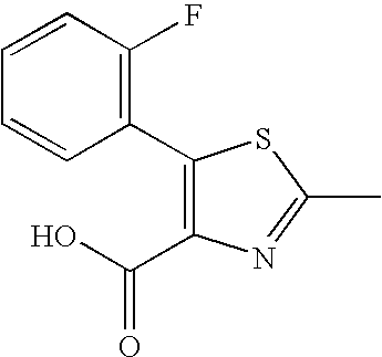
C1(C2=C(F)C=CC=C2)=C(C(O)=O)N=C(C)S1
